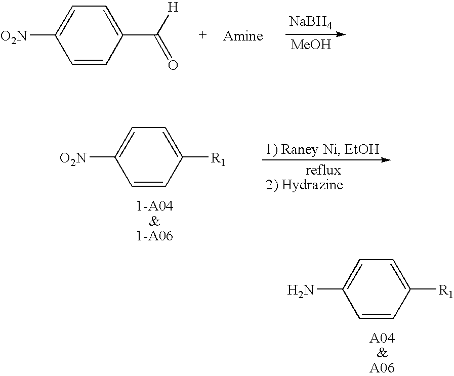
C1=CC(C([H])=O)=CC=C1[O2N].[NaBH4].[MeOH].C1=CC([R1])=CC=C1[O2N].C1=CC([R1])=CC=C1N
